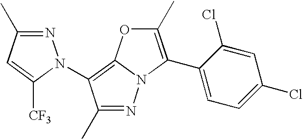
N1=C(C)C=C([CF3])N1C1=C2N(N=C1C)C(C1=CC=C(Cl)C=C1Cl)=C(C)O2
